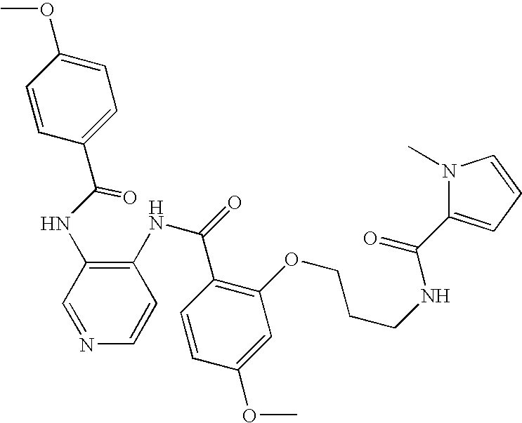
C1(C(NC2=C(NC(=O)C3=C(OCCCNC(=O)C4=CC=CN4C)C=C(OC)C=C3)C=CN=C2)=O)=CC=C(OC)C=C1
